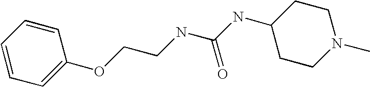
C(NC(NC1CCN(C)CC1)=O)COC1=CC=CC=C1
